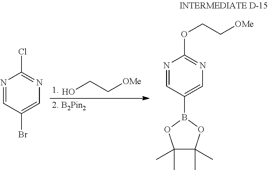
N1=CC(Br)=CN=C1Cl.N1=CC(B2OC(C)(C)C(C)(C)O2)=CN=C1OCC[OMe].OCC[OMe]
